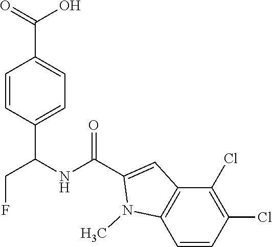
C1=CC(C(NC(C2=CC3=C(N2C)C=CC(Cl)=C3Cl)=O)CF)=CC=C1C(=O)O
